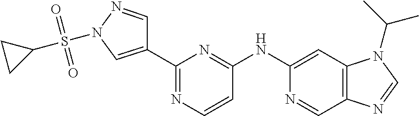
C1(C2=CN(S(C3CC3)(=O)=O)N=C2)=NC=CC(NC2=CC3=C(C=N2)N=CN3C(C)C)=N1
